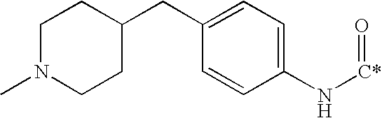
C1(CC2CCN(C)CC2)=CC=C(N[C*]=O)C=C1
